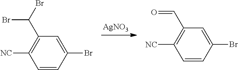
[AgNO3].C1=CC(Br)=CC(C(Br)Br)=C1[NC].C1=CC(Br)=CC(C=O)=C1[NC]
